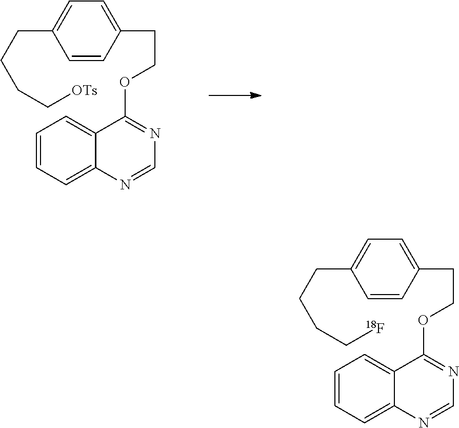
C1=CC(CCOC2=NC=NC3=CC=CC=C23)=CC=C1CCCC[OTs].C1=CC(CCOC2=NC=NC3=CC=CC=C23)=CC=C1CCCC[18F]
